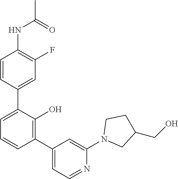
C1(NC(C)=O)=C(F)C=C(C2=CC=CC(C3=CC=NC(N4CC(CO)CC4)=C3)=C2O)C=C1
